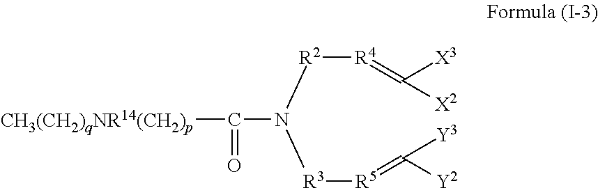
[CH3(CH2)qNR14(CH2)p]C(=O)N([R2][R4]=C([X3])[X2])[R3][R5]=C([Y3])[Y2]
